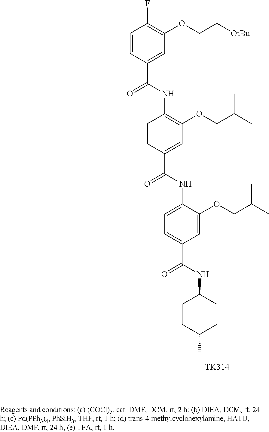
C1=C(NC(C2=CC(OCC(C)C)=C(NC(=O)C3=CC(OCC[OtBu])=C(F)C=C3)C=C2)=O)C(OCC(C)C)=CC(C(NC2CCC(C)CC2)=O)=C1.[TK314]
